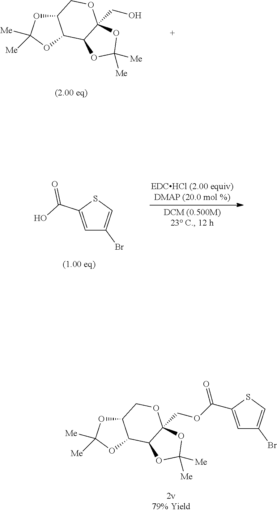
C12OC([Me])([Me])OC1C1C(CO)(OC2)OC([Me])([Me])O1.C1=C(C(O)=O)SC=C1Br.C12OC([Me])([Me])OC1C1C(COC(=O)C3=CC(Br)=CS3)(OC2)OC([Me])([Me])O1
